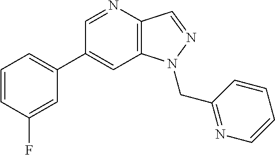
C1(C2=CC=CC(F)=C2)=CC2=C(C=NN2CC2=NC=CC=C2)N=C1
